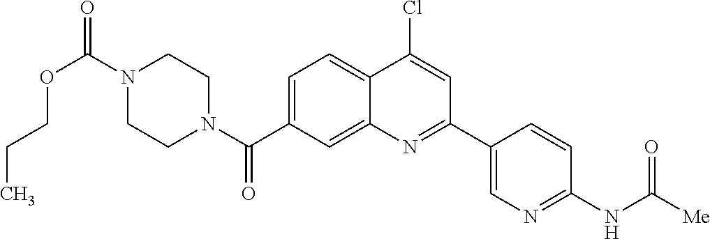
N1(C(OCCC)=O)CCN(C(=O)C2=CC=C3C(=C2)N=C(C2=CN=C(NC([Me])=O)C=C2)C=C3Cl)CC1
